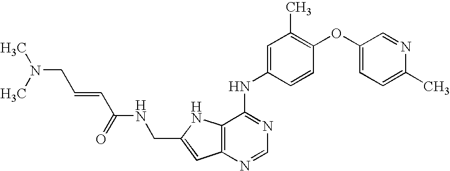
C(C1=CC2=C(N1)C(NC1=CC(C)=C(OC3=CC=C(C)N=C3)C=C1)=NC=N2)NC(C=CCN(C)C)=O
